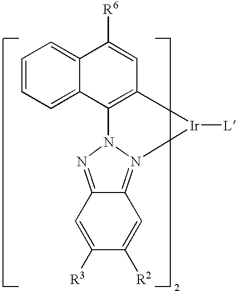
C1=CC=C2C(=C1)C([R6])=CC1=C2N2N=C3C(=N2[Ir]1[L])C=C([R2])C([R3])=C3
